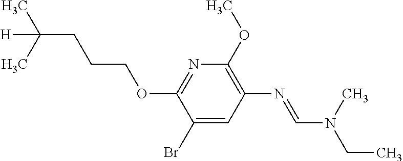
N1=C(OCCCC([H])(C)C)C(Br)=CC(N=CN(C)CC)=C1OC
